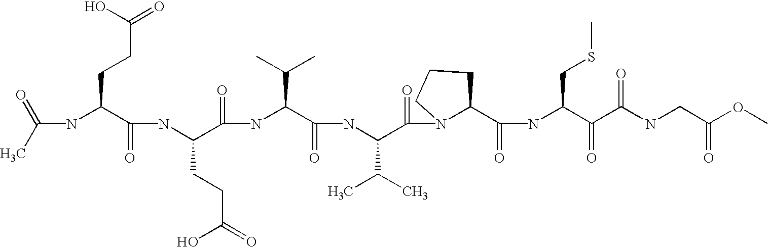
C(NC(C(NC(C(=O)NC(C(=O)NC(C(=O)N1C(C(=O)NC(C(=O)C(NCC(OC)=O)=O)CSC)CCC1)C(C)C)C(C)C)CCC(=O)O)=O)CCC(=O)O)(C)=O
